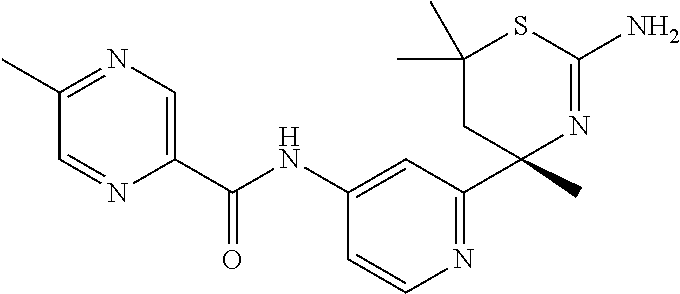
C1(C(NC2=CC(C3(C)N=C(N)SC(C)(C)C3)=NC=C2)=O)=CN=C(C)C=N1
